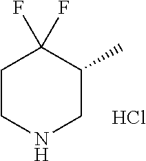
C1CNCC(C)C1(F)F.Cl
